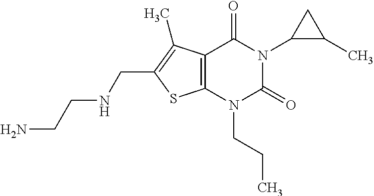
C12=C(N(CCC)C(=O)N(C3C(C)C3)C1=O)SC(CNCCN)=C2C
